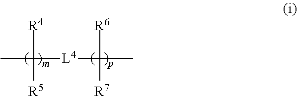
CC([L4]C(C)([R6])[R7])([R4])[R5]
